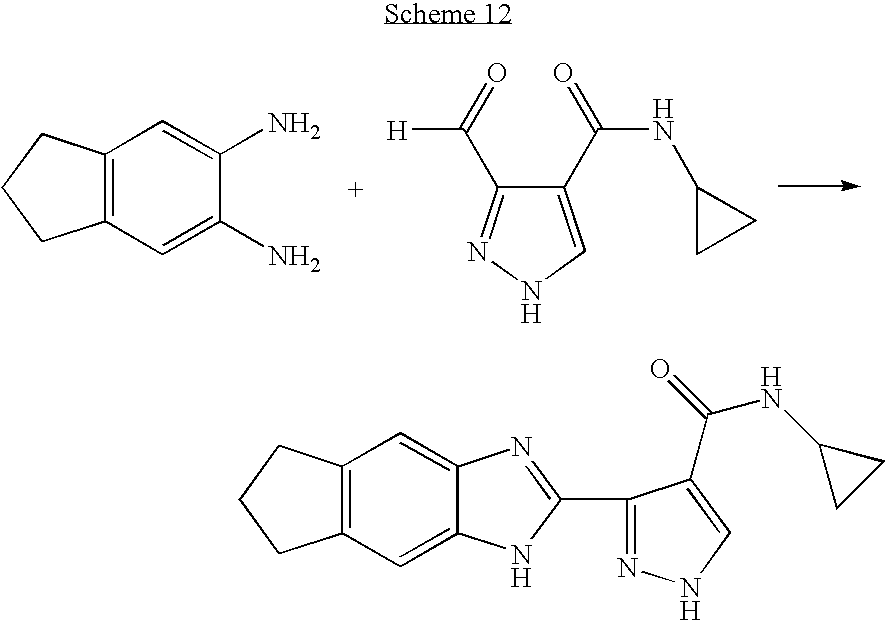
C12=C(C=C(N)C(N)=C1)CCC2.C1(C(NC2CC2)=O)=CNN=C1C(=O)[H].C12=C(C=C3C(=C1)N=C(C1=NNC=C1C(=O)NC1CC1)N3)CCC2
